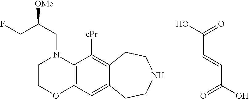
C1COC2=C(N1CC(CF)[OMe])C([cPr])=C1C(=C2)CCNCC1.OC(=O)C=CC(O)=O
